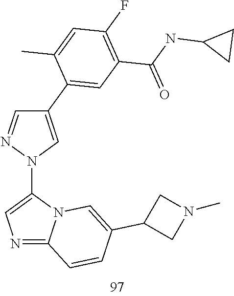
N1=C2N(C(N3N=CC(C4=CC(C(NC5CC5)=O)=C(F)C=C4C)=C3)=C1)C=C(C1CN(C)C1)C=C2
